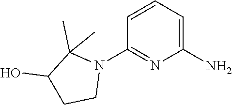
C1=CC=C(N)N=C1N1C(C)(C)C(O)CC1
